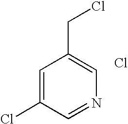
C1=C(Cl)C=NC=C1CCl.Cl
